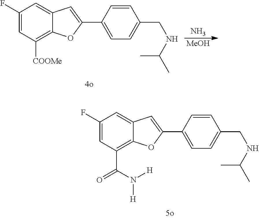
C1(F)=CC(C(N([H])[H])=O)=C2C(=C1)C=C(C1=CC=C(CNC(C)C)C=C1)O2.C1(F)=CC([COOMe])=C2C(=C1)C=C(C1=CC=C(CNC(C)C)C=C1)O2.N.[MeOH]
